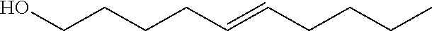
C(CCCCO)=CCCCC
